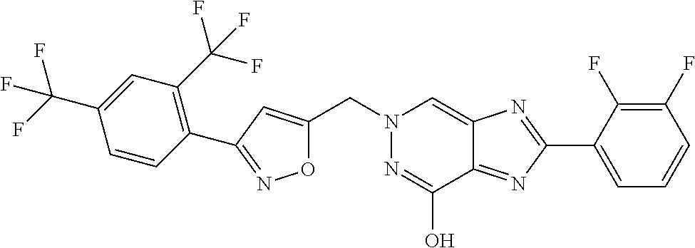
C(N1N=C(O)C2=NC(C3=CC=CC(F)=C3F)=NC2=C1)C1=CC(C2=C(C(F)(F)F)C=C(C(F)(F)F)C=C2)=NO1
